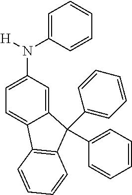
N(C1=CC=C2C(=C1)C(C1=CC=CC=C1)(C1=CC=CC=C1)C1=C2C=CC=C1)(C1=CC=CC=C1)[H]
